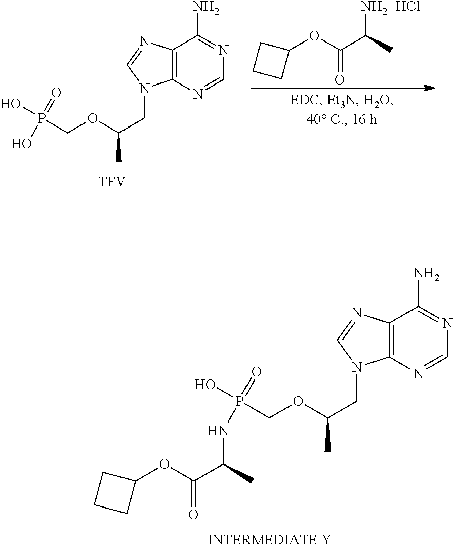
NC(C)C(OC1CCC1)=O.Cl.C12=C(N=CN=C1N)N(CC(OCP(O)(O)=O)C)C=N2.[TFV].C(C(OC1CCC1)=O)(NP(COC(CN1C2=C(C(N)=NC=N2)N=C1)C)(O)=O)C
